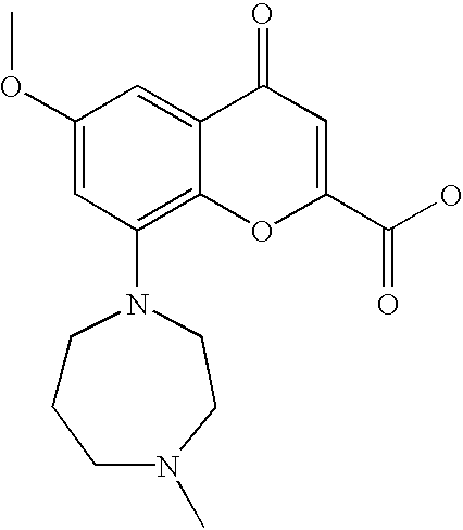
C1(OC)=CC(N2CCCN(C)CC2)=C2C(=C1)C(=O)C=C(C(O)=O)O2
